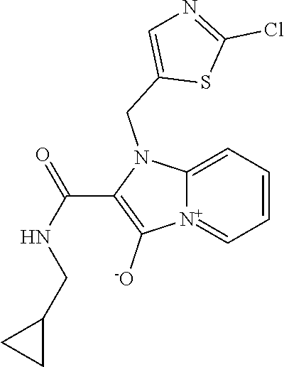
[N+]12=CC=CC=C1N(CC1=CN=C(Cl)S1)C(C(NCC1CC1)=O)=C2[-O]
